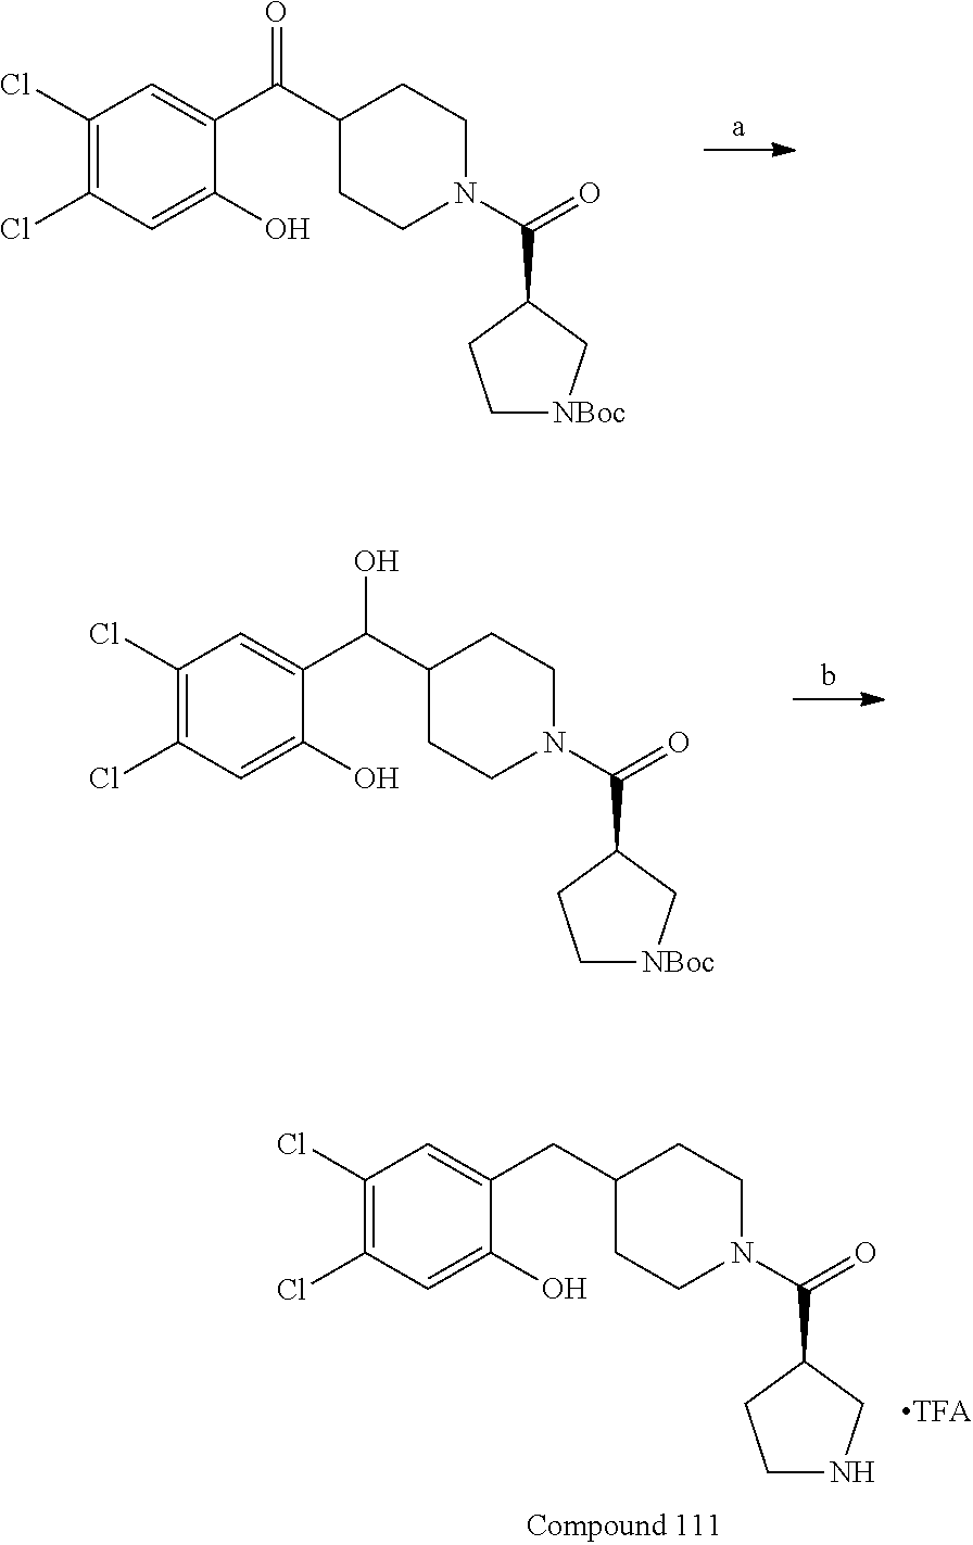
C1(Cl)=C(Cl)C=C(O)C(C(C2CCN(C(=O)C3CC[NBoc]C3)CC2)=O)=C1.C1(Cl)=C(Cl)C=C(O)C(C(C2CCN(C(=O)C3CC[NBoc]C3)CC2)O)=C1.C1(Cl)=C(Cl)C=C(O)C(CC2CCN(C(=O)C3CCNC3)CC2)=C1
